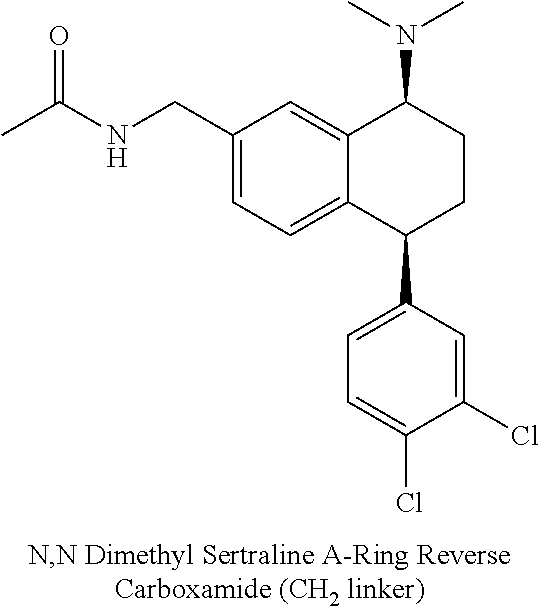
C12=CC(CNC(C)=O)=CC=C1C(C1=CC=C(Cl)C(Cl)=C1)CCC2N(C)C
